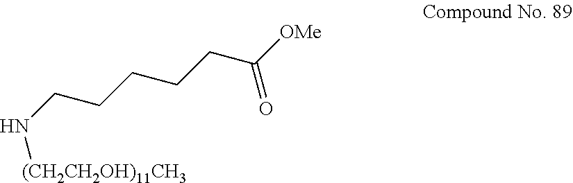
N(CCCCCC([OMe])=O)[(CH2CH2OH)11CH3]
